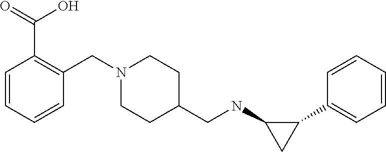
C1(C2=CC=CC=C2)C(NCC2CCN(CC3=C(C(=O)O)C=CC=C3)CC2)C1
